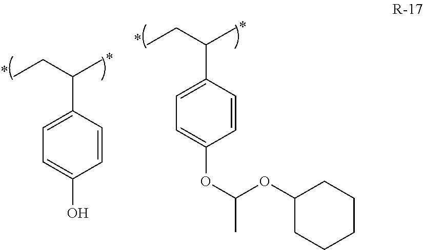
C1=C(O)C=CC(C(CC)C)=C1.C1=C(OC(OC2CCCCC2)C)C=CC(C(CC)C)=C1
